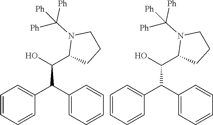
C1=CC=C(C(C2=CC=CC=C2)C(O)C2N(C([Ph])([Ph])[Ph])CCC2)C=C1.C1=CC=C(C(C2=CC=CC=C2)C(O)C2N(C([Ph])([Ph])[Ph])CCC2)C=C1
